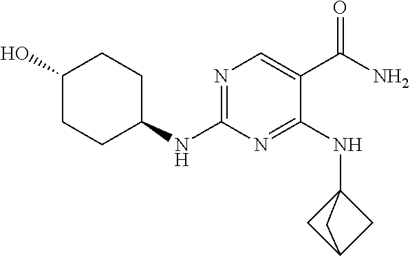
N1=C(NC2CCC(O)CC2)N=C(NC23CC(C2)C3)C(C(N)=O)=C1
